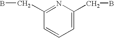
C1(CB)=NC(CB)=CC=C1
